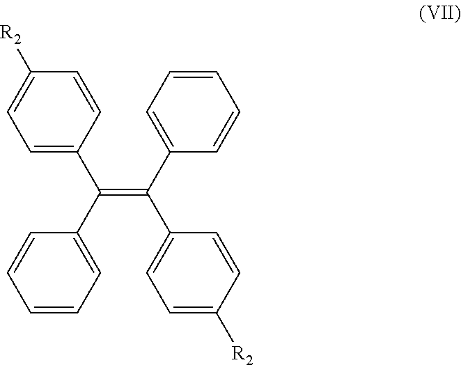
C1=C(C(C2=CC=CC=C2)=C(C2=CC=CC=C2)C2=CC=C([R2])C=C2)C=CC([R2])=C1
